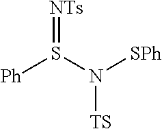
S(N([SPh])[TS])([Ph])=[NTs]
